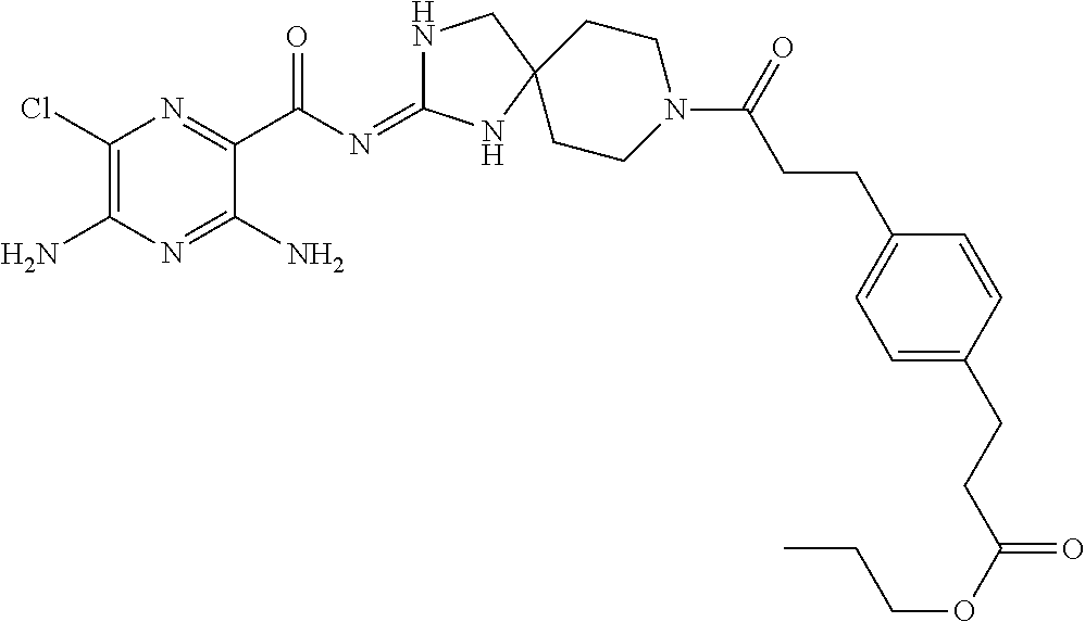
C1(Cl)=C(N)N=C(N)C(C(N=C2NCC3(N2)CCN(C(=O)CCC2=CC=C(CCC(OCCC)=O)C=C2)CC3)=O)=N1
